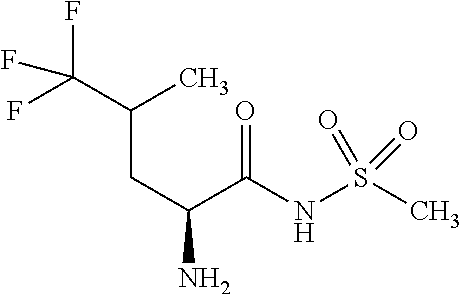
C(C(N)C(NS(C)(=O)=O)=O)C(C(F)(F)F)C
